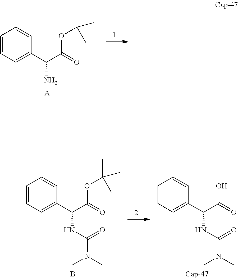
[A].C1=CC=C(C(C(=O)OC(C)(C)C)N)C=C1.C1=CC=C(C(C(=O)OC(C)(C)C)NC(N(C)C)=O)C=C1.B.[Cap-47].C1=CC=C(C(C(=O)O)NC(N(C)C)=O)C=C1
